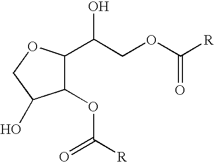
C1(OC([R])=O)C(C(COC([R])=O)O)OCC1O
